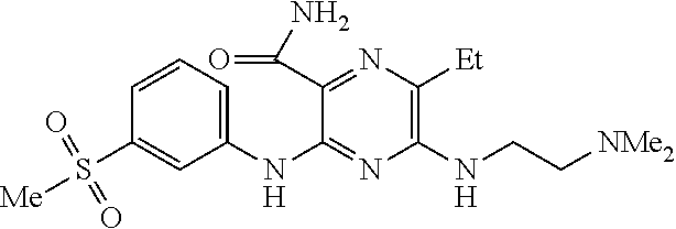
C1(NC2=NC(NCC[NMe2])=C([Et])N=C2C(N)=O)=CC=CC(S([Me])(=O)=O)=C1
